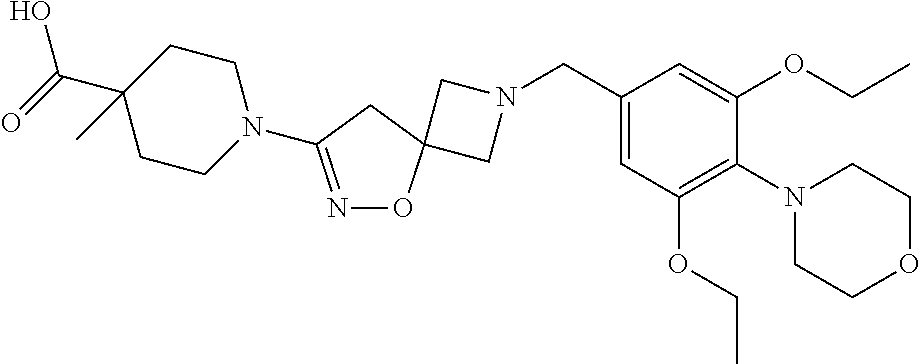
C1N(CC2=CC(OCC)=C(N3CCOCC3)C(OCC)=C2)CC12ON=C(N1CCC(C(=O)O)(C)CC1)C2
